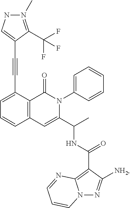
C1=C(C#CC2=CNN(C)=C2C(F)(F)F)C2=C(C=C1)C=C(C(C)NC(C1=C3N(N=C1[NH2])C=CC=N3)=O)N(C1=CC=CC=C1)C2=O
